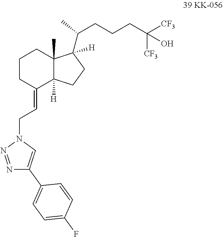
C1CC(=CCN2N=NC(C3=CC=C(F)C=C3)=C2)C2([H])C(C)(C1)C([H])(C(CCCC([CF3])([CF3])O)C)CC2
